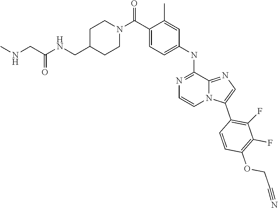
N1(C(C2=CC=C(NC3=NC=CN4C3=NC=C4C3=C(F)C(F)=C(OCC#N)C=C3)C=C2C)=O)CCC(CNC(CNC)=O)CC1
